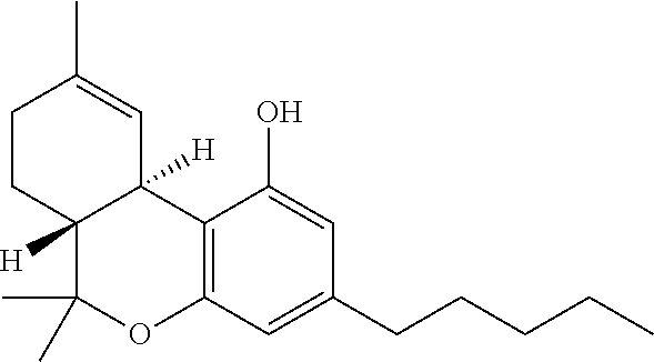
C12([H])C([H])(C=C(C)CC1)C1=C(C=C(CCCCC)C=C1O)OC2(C)C
